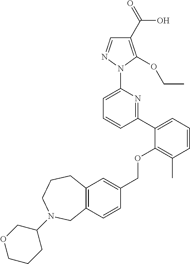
C1(C2=CC=CC(C)=C2OCC2=CC3=C(C=C2)CN(C2COCCC2)CCC3)=NC(N2N=CC(C(=O)O)=C2OCC)=CC=C1
